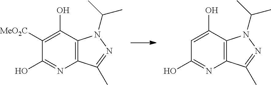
C12=C(N(C(C)C)N=C1C)C(O)=C([MeO2C])C(O)=N2.C12=C(N(C(C)C)N=C1C)C(O)=CC(O)=N2
